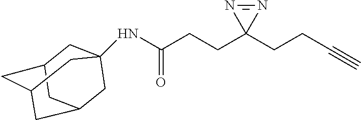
N(C(=O)CCC1(CCC#C)N=N1)C12CC3CC(CC(C1)C3)C2
